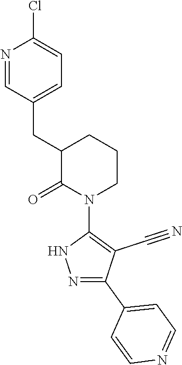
N1=CC(CC2C(=O)N(C3=C(C#N)C(C4=CC=NC=C4)=NN3)CCC2)=CC=C1Cl
